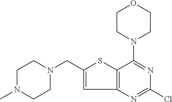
C12=C(SC(CN3CCN(C)CC3)=C1)C(N1CCOCC1)=NC(Cl)=N2
